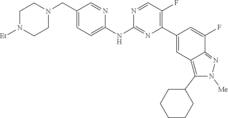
C1CN([Et])CCN1CC1=CC=C(NC2=NC(C3=CC4=C(C5CCCCC5)N([Me])N=C4C(F)=C3)=C(F)C=N2)N=C1
